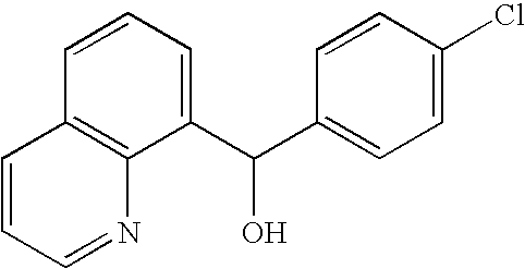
C1(C(C2=CC=C(Cl)C=C2)O)=CC=CC2=C1N=CC=C2
